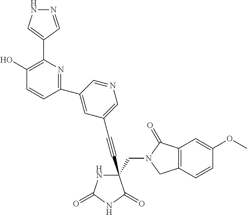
C(#CC1(CN2C(=O)C3=C(C2)C=CC(OC)=C3)NC(=O)NC1=O)C1=CN=CC(C2=NC(C3=CNN=C3)=C(O)C=C2)=C1
